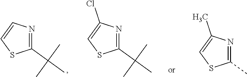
C1(C(C)(C)C)=NC=CS1.C1(C(C)(C)C)=NC(Cl)=CS1.C1(C)=NC(C)=CS1
